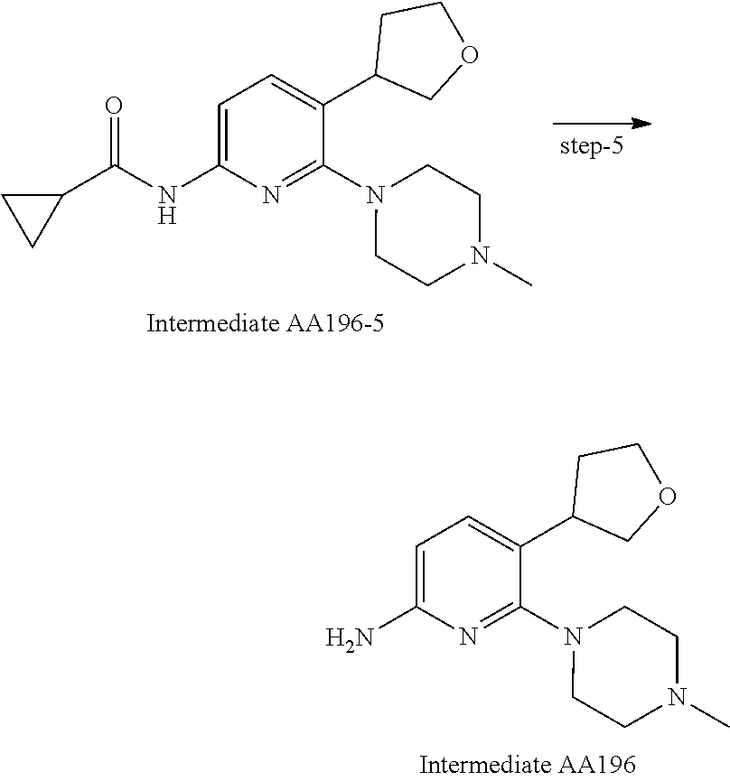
C1=C(N)N=C(N2CCN(C)CC2)C(C2COCC2)=C1.C1=C(NC(=O)C2CC2)N=C(N2CCN(C)CC2)C(C2COCC2)=C1
